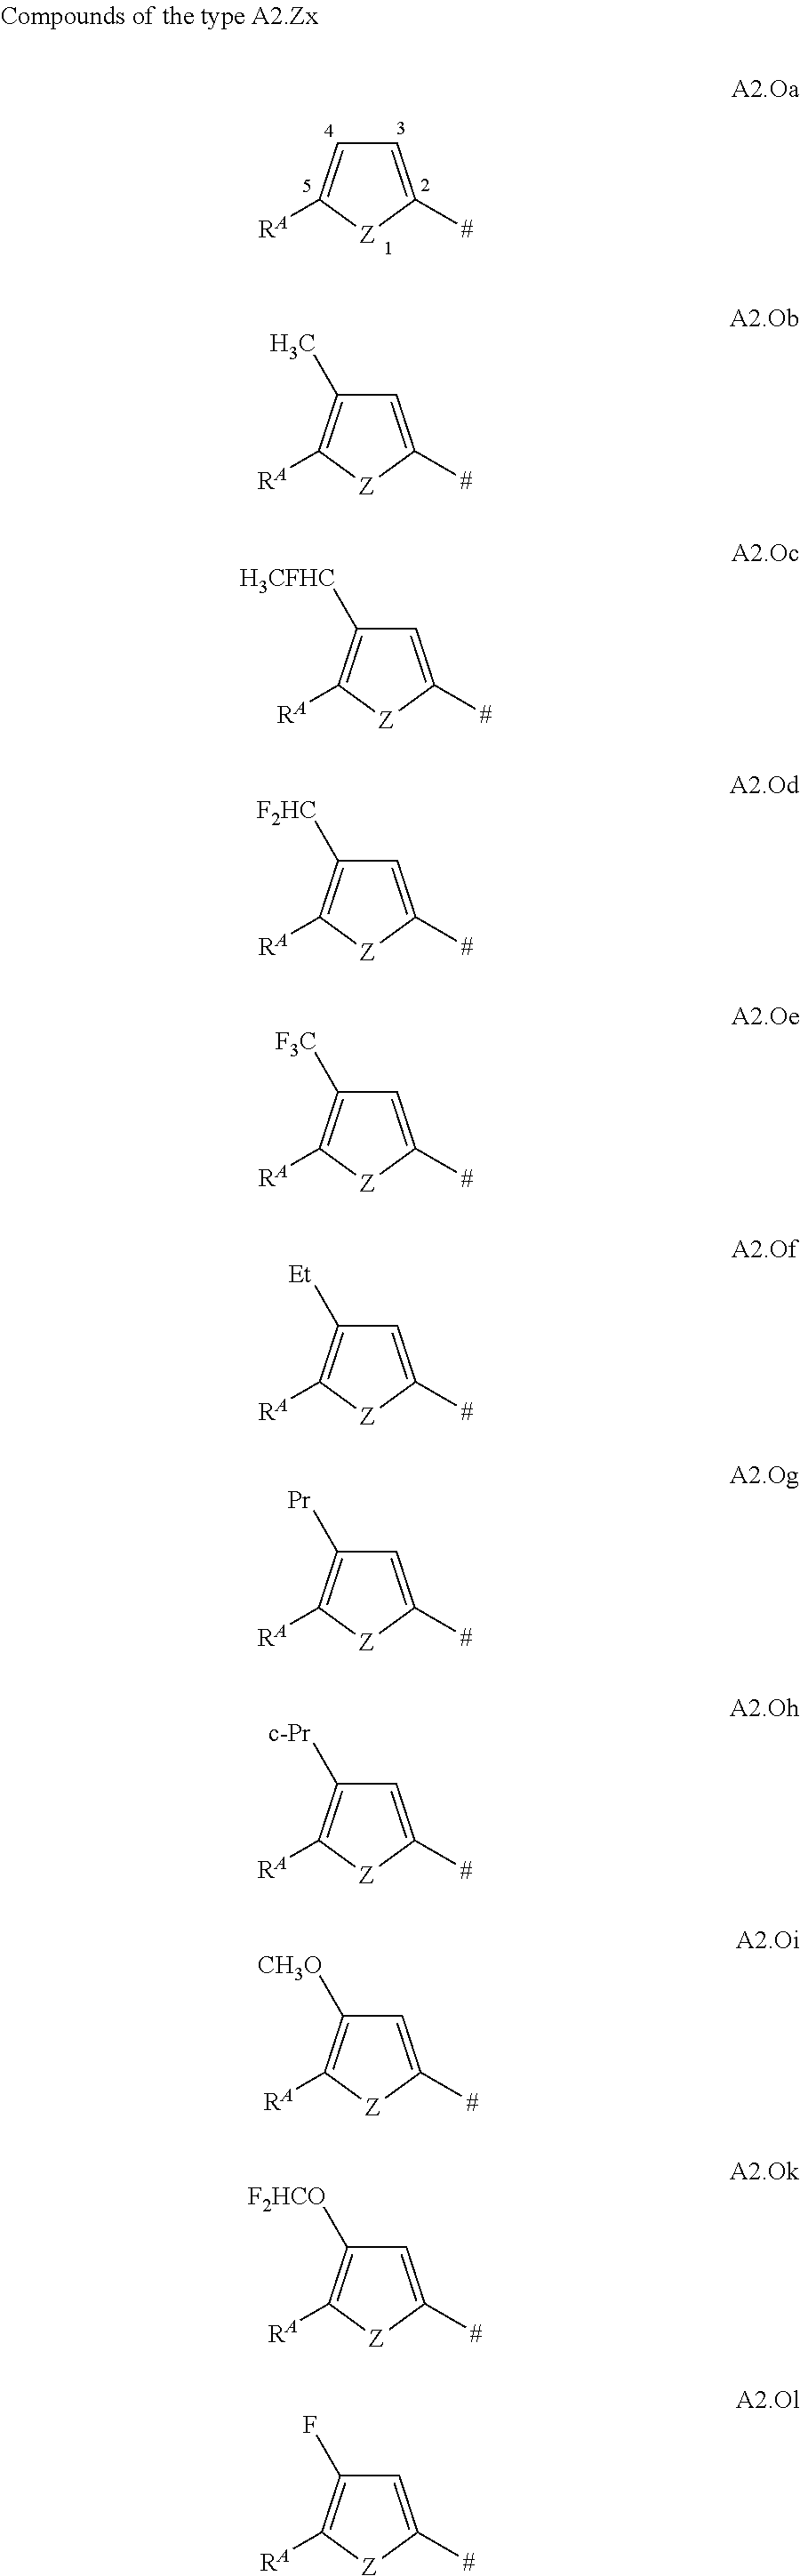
C1=C([#])[Z]C([RA])=C1.C1=C([#])[Z]C([RA])=C1C.C1=C([#])[Z]C([RA])=C1[H3CFHC].C1=C([#])[Z]C([RA])=C1[F2HC].C1=C([#])[Z]C([RA])=C1[F3C].C1=C([#])[Z]C([RA])=C1[Et].C1=C([#])[Z]C([RA])=C1[Pr].C1=C([#])[Z]C([RA])=C1[c-Pr].C1=C([#])[Z]C([RA])=C1[CH3O].C1=C([#])[Z]C([RA])=C1[F2HCO].C1=C([#])[Z]C([RA])=C1F
